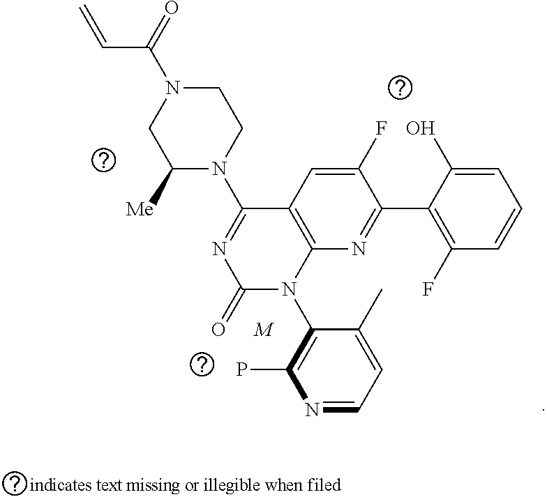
C(=C)C(=O)N1CC([Me])N(C2=NC(=O)N(C3=C(P)N=CC=C3C)C3=C2C=C(F)C(C2=C(F)C=CC=C2O)=N3)CC1.[M]
